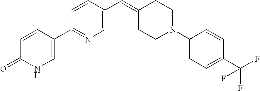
C1(=O)NC=C(C2=NC=C(C=C3CCN(C4=CC=C(C(F)(F)F)C=C4)CC3)C=C2)C=C1
